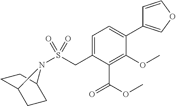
C1=C(CS(=O)(=O)N2C3CCC2CC3)C(C(=O)OC)=C(OC)C(C2=COC=C2)=C1
